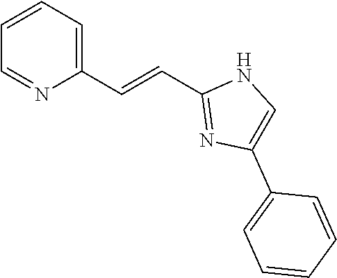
C1(C=CC2=NC(C3=CC=CC=C3)=CN2)=CC=CC=N1
